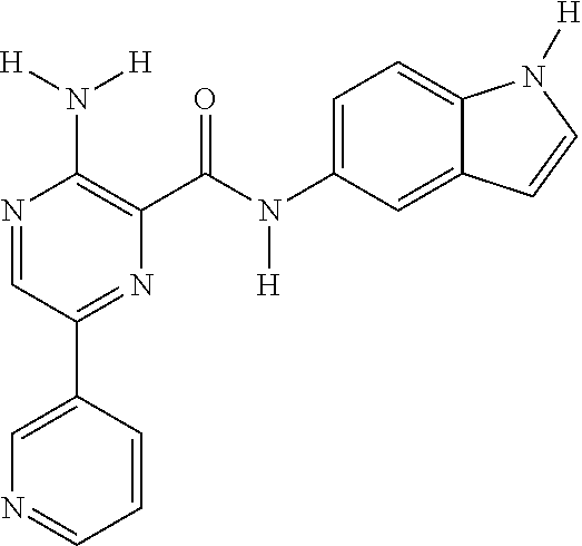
N1=CC=CC(C2=NC(C(N(C3=CC=C4C(=C3)C=CN4[H])[H])=O)=C(N([H])[H])N=C2)=C1
